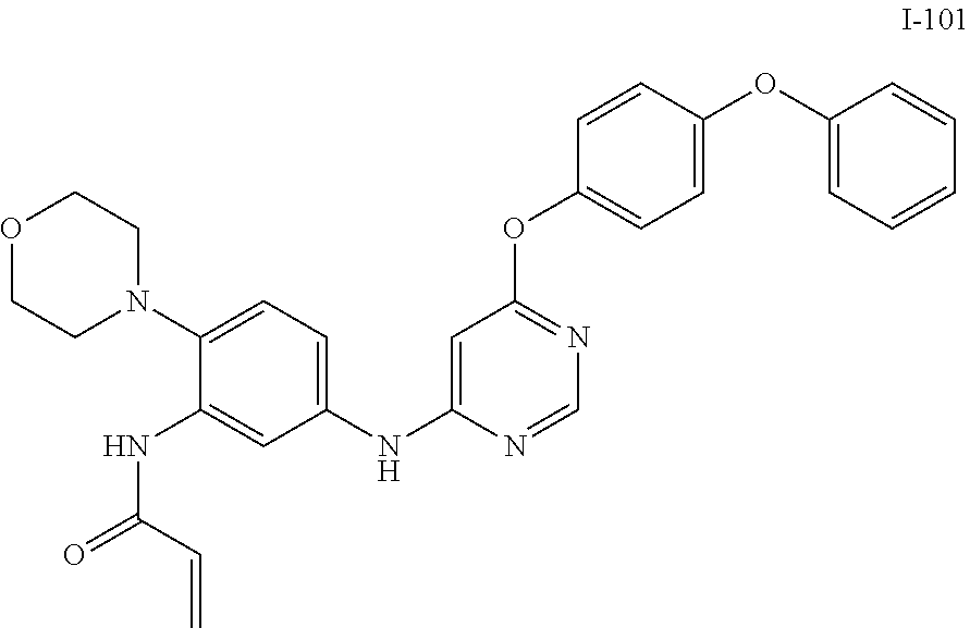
C1=CC(OC2=CC=C(OC3=NC=NC(NC4=CC=C(N5CCOCC5)C(NC(=O)C=C)=C4)=C3)C=C2)=CC=C1
